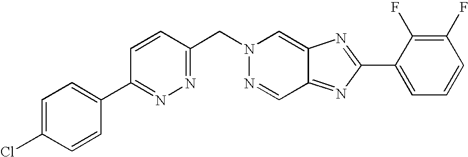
C1=CC(CN2N=CC3=NC(C4=CC=CC(F)=C4F)=NC3=C2)=NN=C1C1=CC=C(Cl)C=C1
